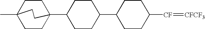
C1CC([CF]=[CFCF3])CCC1C1CCC(C23CCC(C)(CC2)CC3)CC1
